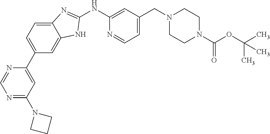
N1=C(N2CCC2)C=C(C2=CC=C3C(=C2)NC(NC2=CC(CN4CCN(C(OC(C)(C)C)=O)CC4)=CC=N2)=N3)N=C1
